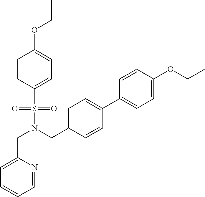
C(N(CC1=CC=C(C2=CC=C(OCC)C=C2)C=C1)S(=O)(=O)C1=CC=C(OCC)C=C1)C1=CC=CC=N1
